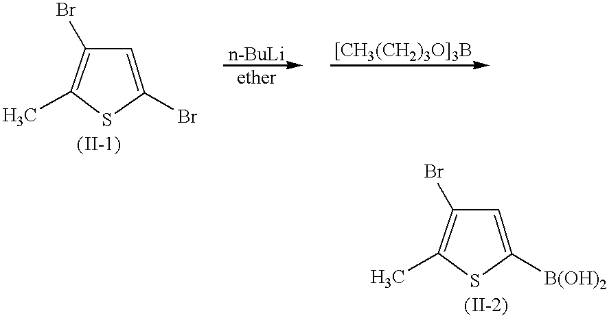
CC1=C(Br)C=C(Br)S1.CC1=C(Br)C=C([B(OH)2])S1
